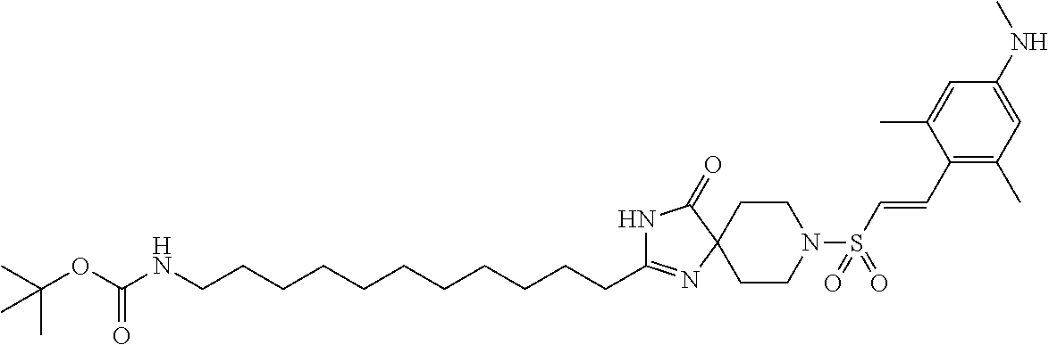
C(C1=NC2(C(=O)N1)CCN(S(C=CC1=C(C)C=C(NC)C=C1C)(=O)=O)CC2)CCCCCCCCCCNC(OC(C)(C)C)=O
